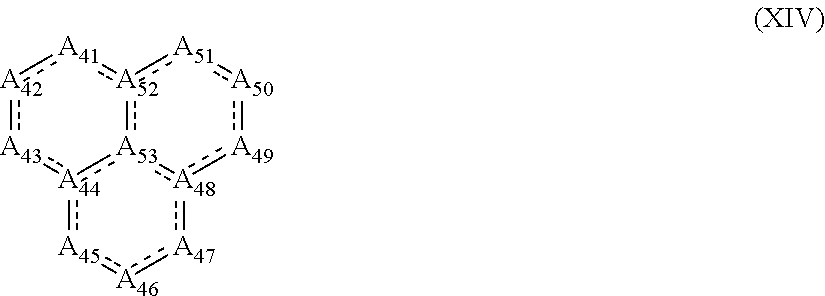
[A52]12:[A53]3:[A48](:[A49]:[A50]:[A51]:1):[A47]:[A46]:[A45]:[A44]:3:[A43]:[A42]:[A41]:2
